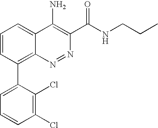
C1=CC(Cl)=C(Cl)C(C2=C3N=NC(C(NCCC)=O)=C(N)C3=CC=C2)=C1
